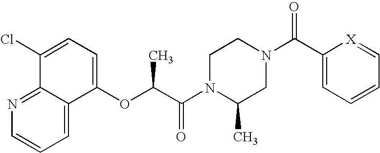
O(C(C(N1C(C)CN(C(C2=CC=CC=[X]2)=O)CC1)=O)C)C1=CC=C(Cl)C2=NC=CC=C12
